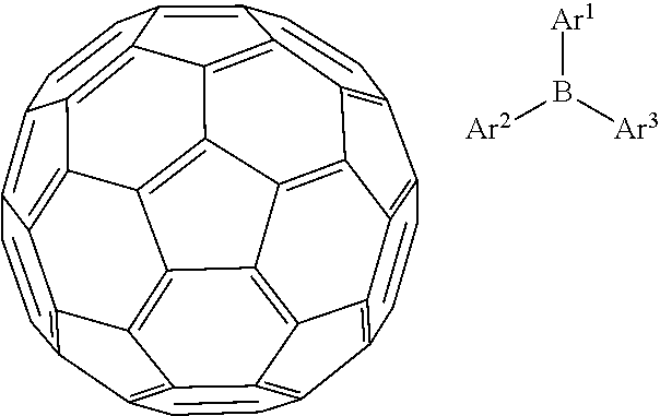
[Ar1]B([Ar2])[Ar3].C1=CC2=C3C4=C1C1=C5C4=C4C6=C3C3=C2C=CC2=C3C3=C6C6=C4C4=C5C(=C5C=CC7=C8C(=C6C7=C45)C3=C2C=C8)C=C1
